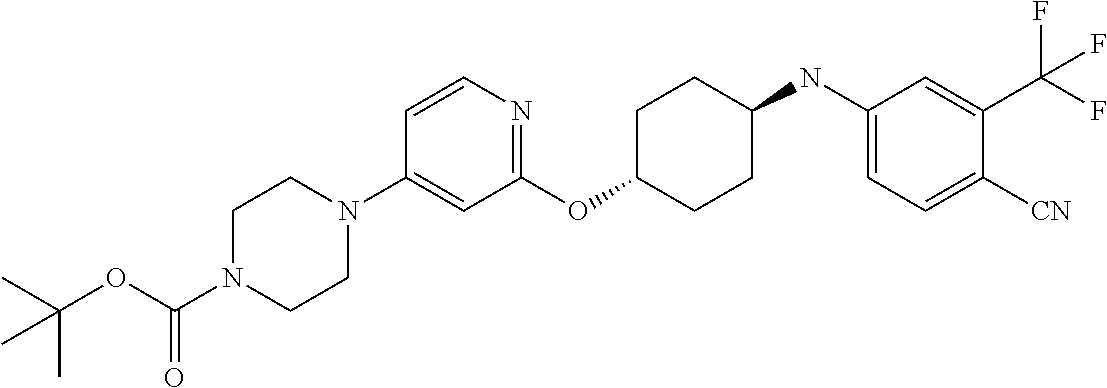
C1(OC2CCC(NC3=CC=C([CN])C(C(F)(F)F)=C3)CC2)=NC=CC(N2CCN(C(OC(C)(C)C)=O)CC2)=C1
